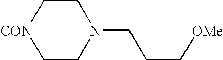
C1C[CON]CCN1CCC[OMe]
